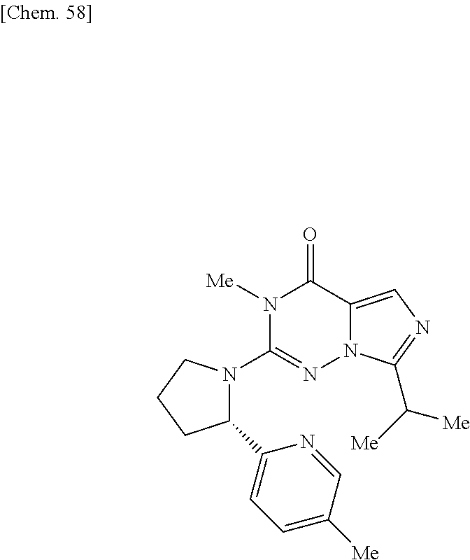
N1([Me])C(N2C(C3=CC=C([Me])C=N3)CCC2)=NN2C(=CN=C2C([Me])[Me])C1=O
